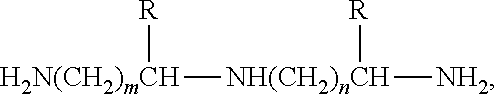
[H2N(CH2)mCH]([NH(CH2)nCH]([NH2])[R])[R]
